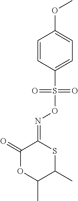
C1(=O)OC(C)C(C)SC1=NOS(C1=CC=C(OC)C=C1)(=O)=O
